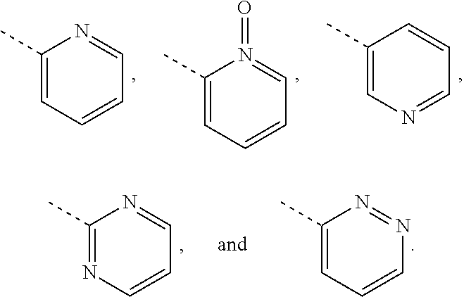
C1(C)=CC=CC=N1.C1(C)=CC=CC=N1=O.C1(C)=CN=CC=C1.C1(C)=NC=CC=N1.C1(C)=CC=CN=N1
